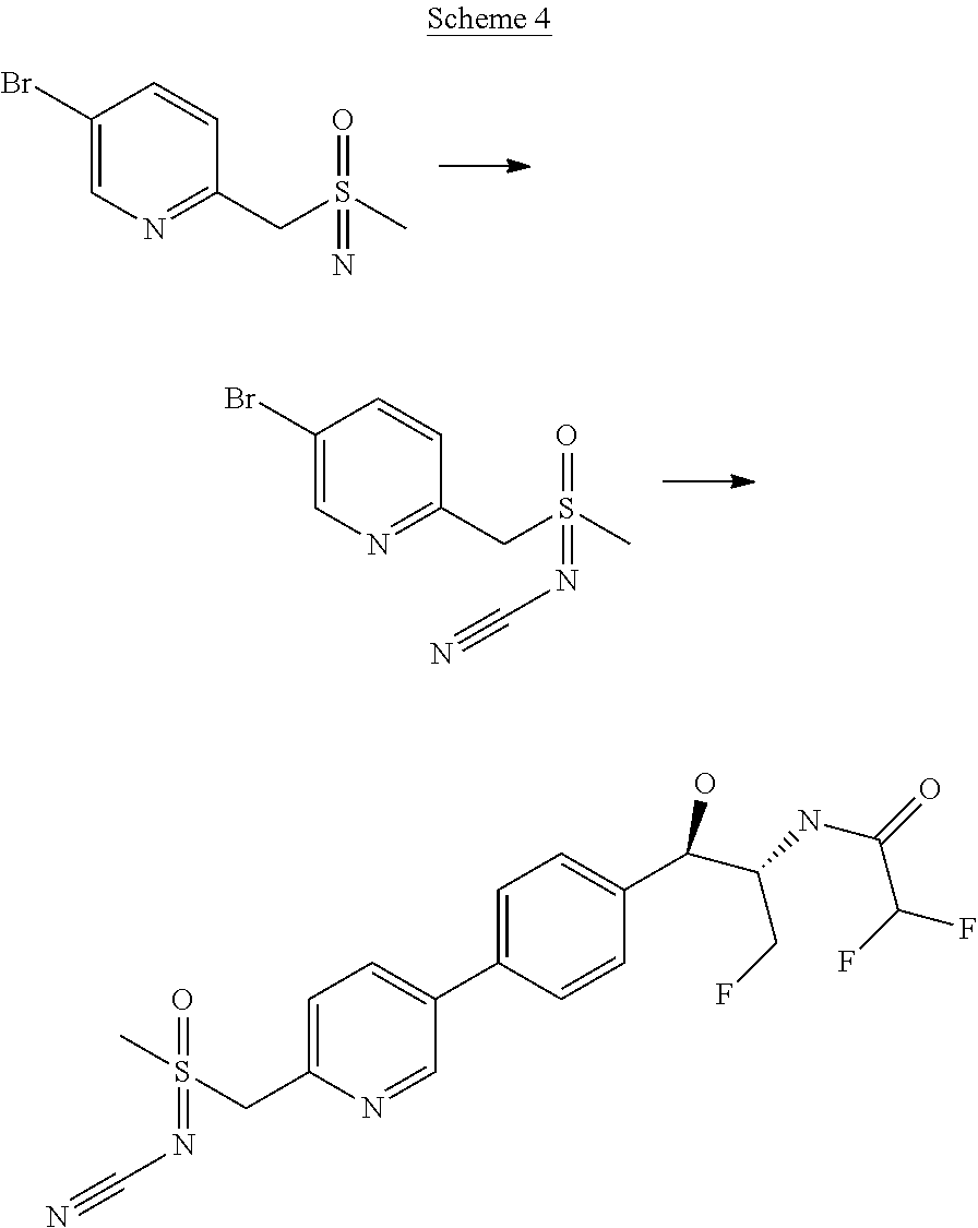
C1(Br)=CN=C(CS(C)(=O)=N)C=C1.C1(Br)=CN=C(CS(C)(=O)=NC#N)C=C1.C1=CC(C2=CC=C(CS(C)(=NC#N)=O)N=C2)=CC=C1C(O)C(NC(=O)C(F)F)CF
